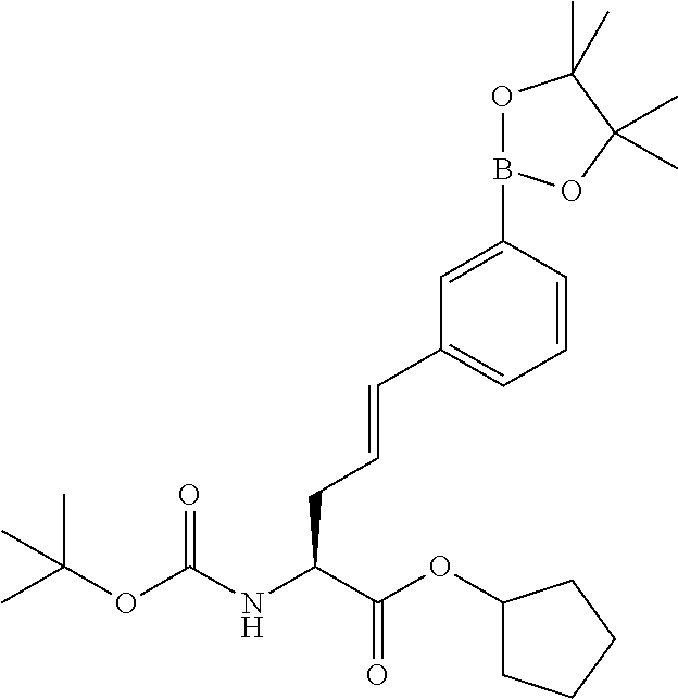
C1=CC(B2OC(C)(C)C(C)(C)O2)=CC(C=CCC(NC(OC(C)(C)C)=O)C(OC2CCCC2)=O)=C1
